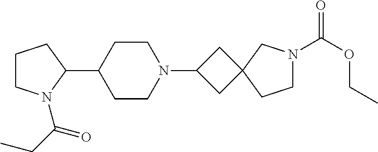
C1CN(C(CC)=O)C(C2CCN(C3CC4(C3)CCN(C(OCC)=O)C4)CC2)C1
